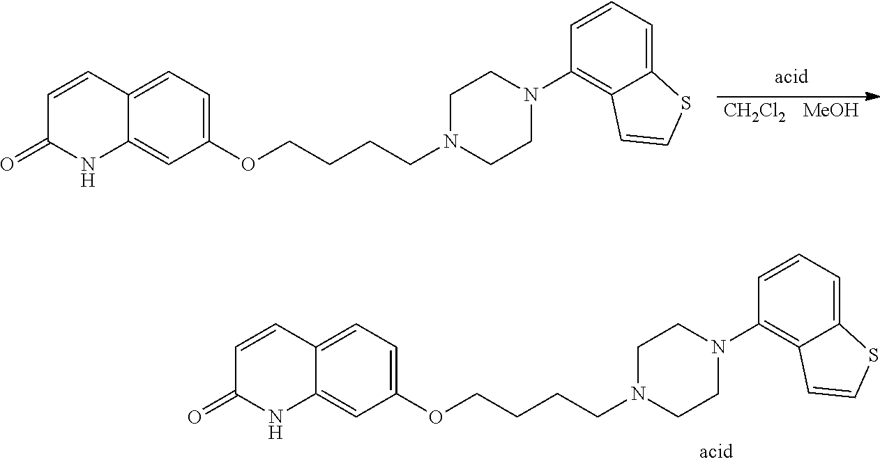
[CH2Cl2].[MeOH].C1=CC2=CC=C(OCCCCN3CCN(C4=C5C(=CC=C4)SC=C5)CC3)C=C2NC1=O.C1=CC2=CC=C(OCCCCN3CCN(C4=C5C(=CC=C4)SC=C5)CC3)C=C2NC1=O
